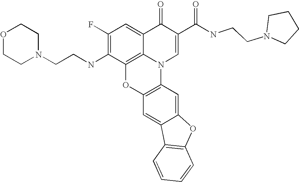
C1(F)=C(NCCN2CCOCC2)C2=C3C(=C1)C(=O)C(C(NCCN1CCCC1)=O)=CN3C1=C(O2)C=C2C(=C1)OC1=C2C=CC=C1
